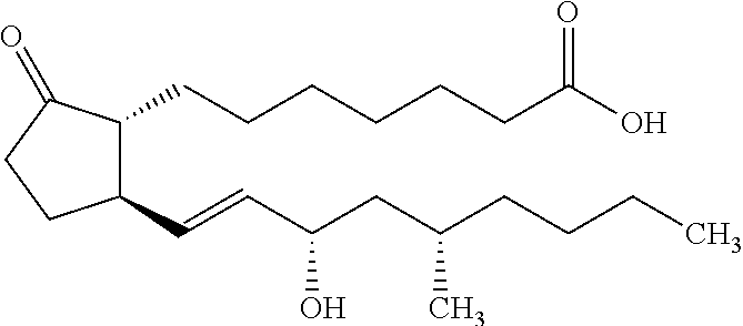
C1(C=CC(CC(CCCC)C)O)C(CCCCCCC(=O)O)C(=O)CC1
